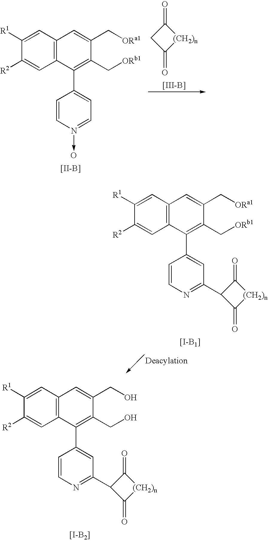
[[I-B2]].C1([R1])=CC2=C(C=C1[R2])C(C1=CC(C3C(=O)[(CH2)n]C3=O)=NC=C1)=C(CO)C(CO)=C2.C1([R1])=CC2=C(C=C1[R2])C(C1=CC=N(->O)C=C1)=C(C[ORb1])C(C[ORa1])=C2.[[II-B]].O=C1[(CH2)n]C(=O)C1.[[III-B]].[[I-B1]].C1([R1])=CC2=C(C=C1[R2])C(C1=CC(C3C(=O)[(CH2)n]C3=O)=NC=C1)=C(C[ORb1])C(C[ORa1])=C2
